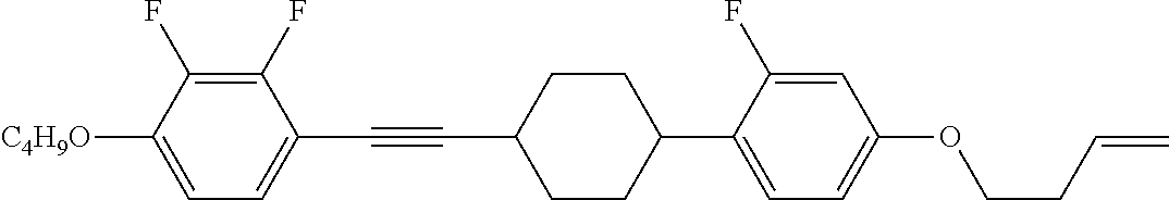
C1(F)=C(F)C([C4H9O])=CC=C1C#CC1CCC(C2=CC=C(OCCC=C)C=C2F)CC1
